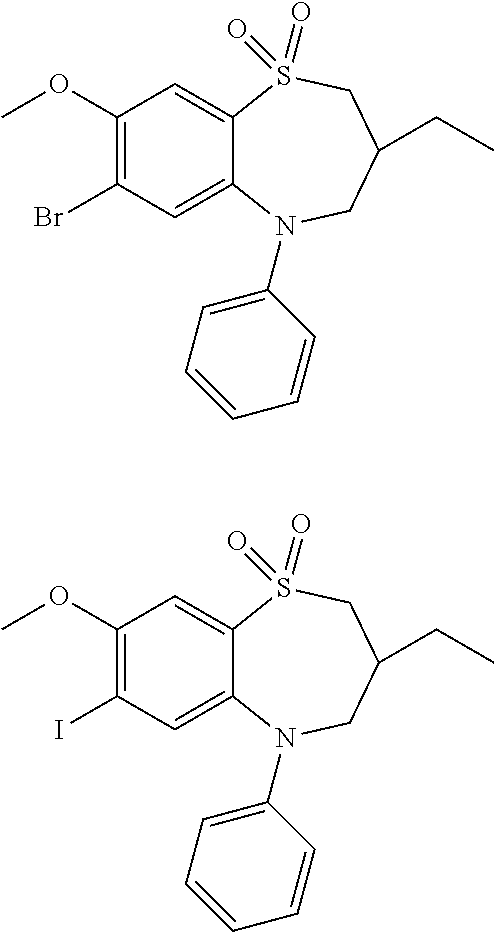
C1(OC)=C(Br)C=C2C(=C1)S(=O)(=O)CC(CC)CN2C1=CC=CC=C1.C1(OC)=C(I)C=C2C(=C1)S(=O)(=O)CC(CC)CN2C1=CC=CC=C1
